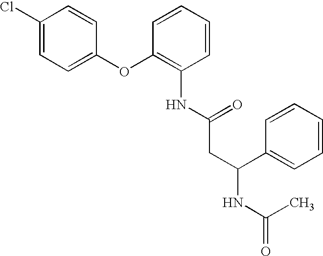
C1(Cl)=CC=C(OC2=C(NC(CC(C3=CC=CC=C3)NC(=O)C)=O)C=CC=C2)C=C1
